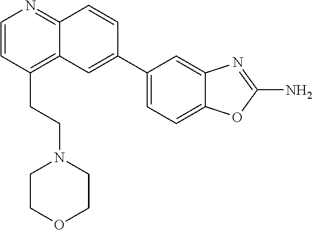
C1(C2=CC3=C(CCN4CCOCC4)C=CN=C3C=C2)=CC=C2C(=C1)N=C(N)O2
